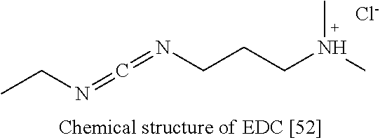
CCN=C=NCCCN(C)C.[Cl-]
